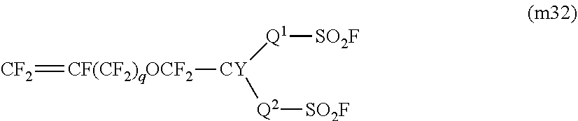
[CF2]=[CF(CF2)qOCF2][CY]([Q1][SO2F])[Q2][SO2F]
